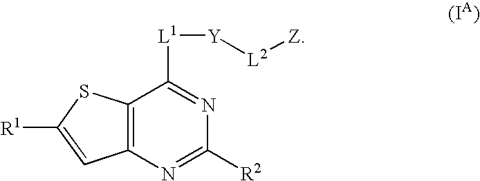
C12=C(N=C([R2])N=C1[L1][Y][L2][Z])C=C([R1])S2
